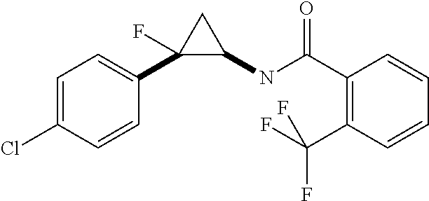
C1=C(Cl)C=CC(C2(F)C(NC(C3=C(C(F)(F)F)C=CC=C3)=O)C2)=C1
